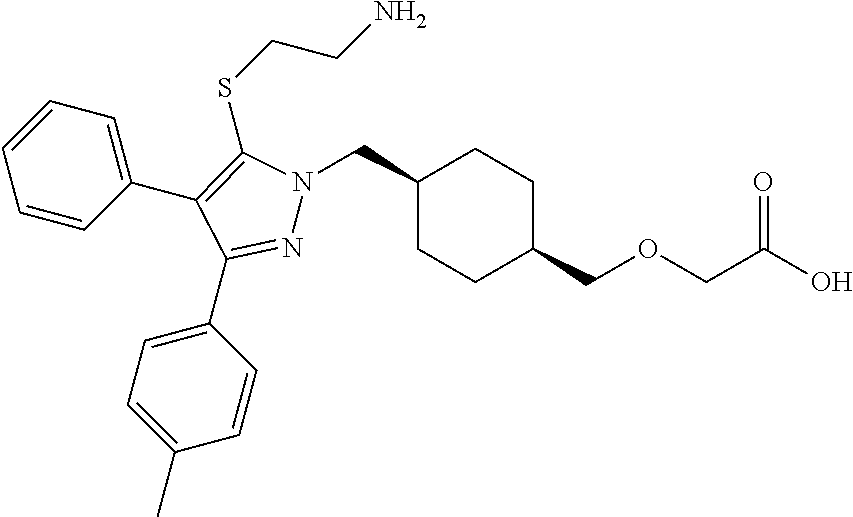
C1(CN2N=C(C3=CC=C(C)C=C3)C(C3=CC=CC=C3)=C2SCCN)CCC(COCC(O)=O)CC1
